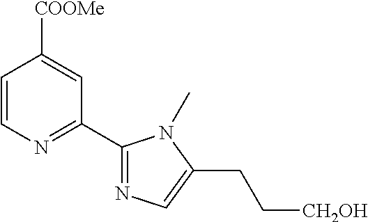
C1=CN=C(C2=NC=C(CC[CH2OH])N2C)C=C1[COOMe]
